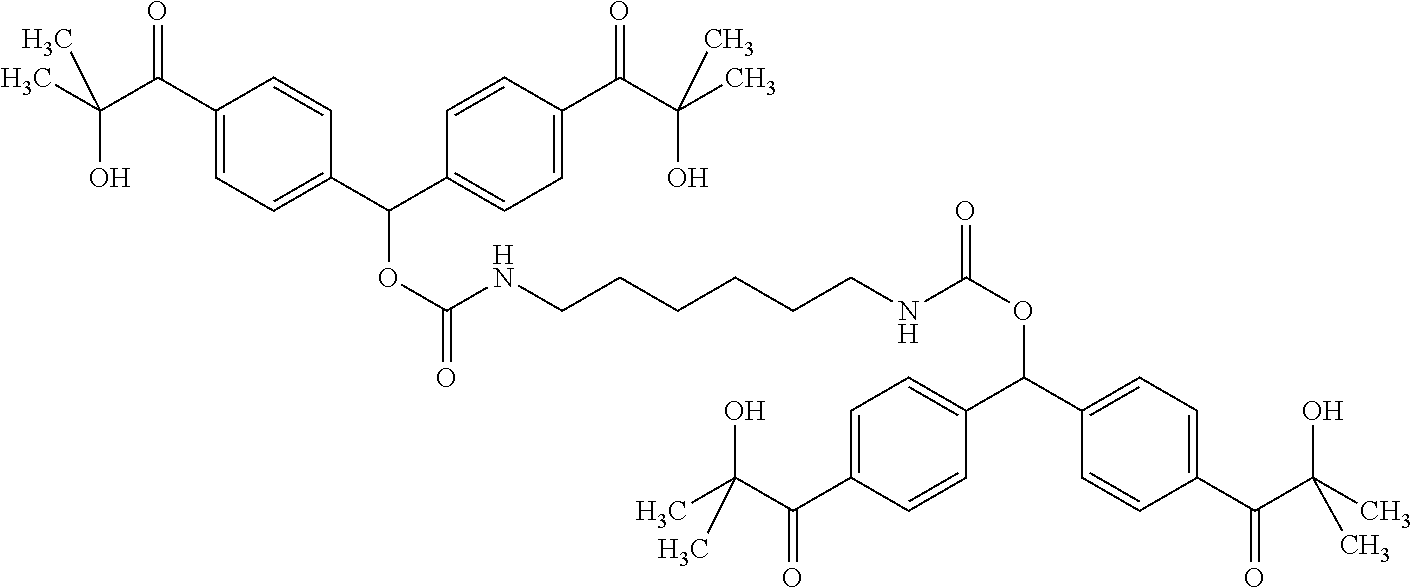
C1(C(C(C)(O)C)=O)=CC=C(C(C2=CC=C(C(C(C)(O)C)=O)C=C2)OC(=O)NCCCCCCNC(OC(C2=CC=C(C(=O)C(O)(C)C)C=C2)C2=CC=C(C(C(C)(O)C)=O)C=C2)=O)C=C1
